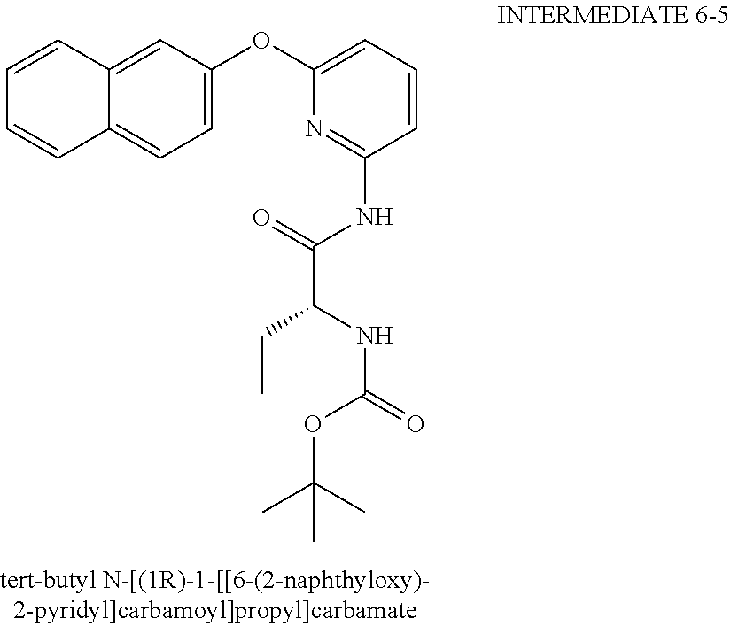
C1=C(OC2=CC=CC(NC(C(CC)NC(=O)OC(C)(C)C)=O)=N2)C=C2C(=C1)C=CC=C2
